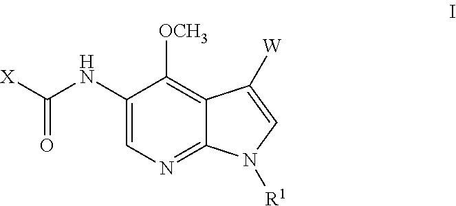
C1(NC([X])=O)=CN=C2C(=C1[OCH3])C([W])=CN2[R1]
